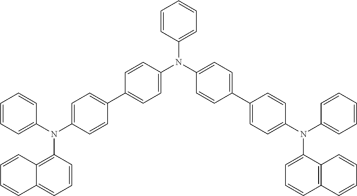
C1=C(N(C2=CC=C(C3=CC=C(N(C4=CC=CC=C4)C4=CC=CC5=C4C=CC=C5)C=C3)C=C2)C2=CC=CC=C2)C=CC(C2=CC=C(N(C3=CC=CC=C3)C3=C4C(=CC=C3)C=CC=C4)C=C2)=C1
